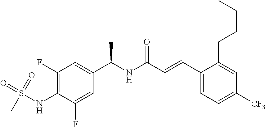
C1(NS(=O)(=O)C)=C(F)C=C(C(NC(C=CC2=CC=C([CF3])C=C2CCCC)=O)C)C=C1F
